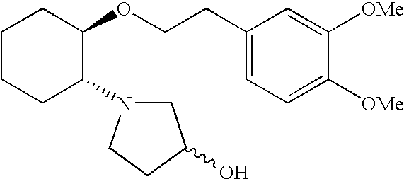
C1CCC(N2CC(O)CC2)C(OCCC2=CC=C([OMe])C([OMe])=C2)C1
